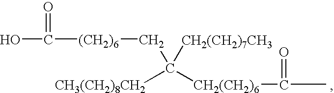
C([(CH2)6]CC([CH2(CH2)7CH3])([CH3(CH2)8CH2])[CH2(CH2)6]C(C)=O)(O)=O
